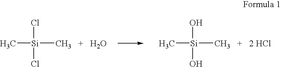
[Si]([CH3   +   H2O])(C)(Cl)Cl.[Si]([CH3   +   2 HCl])(C)(O)O
